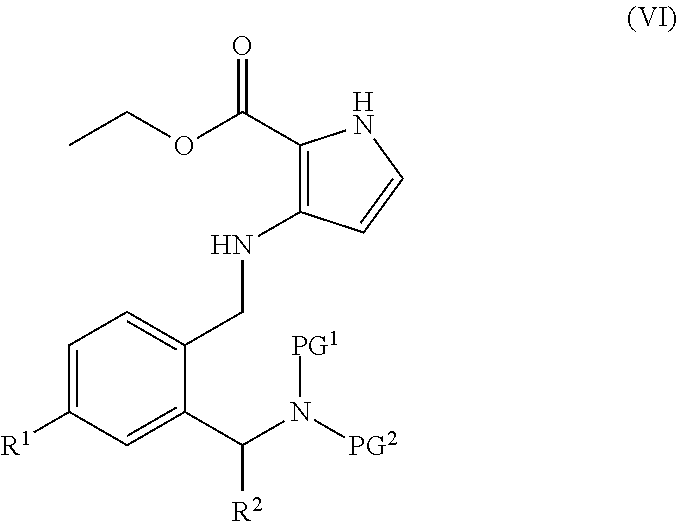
C1=C([R1])C=C(C(N([PG2])[PG1])[R2])C(CNC2=C(C(OCC)=O)NC=C2)=C1
